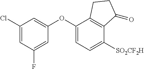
C1(OC2=CC=C([SO2CF2H])C3=C2CCC3=O)=CC(Cl)=CC(F)=C1
